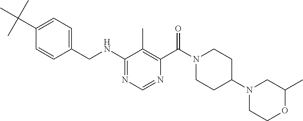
C1(NCC2=CC=C(C(C)(C)C)C=C2)=NC=NC(C(N2CCC(N3CCOC(C)C3)CC2)=O)=C1C
